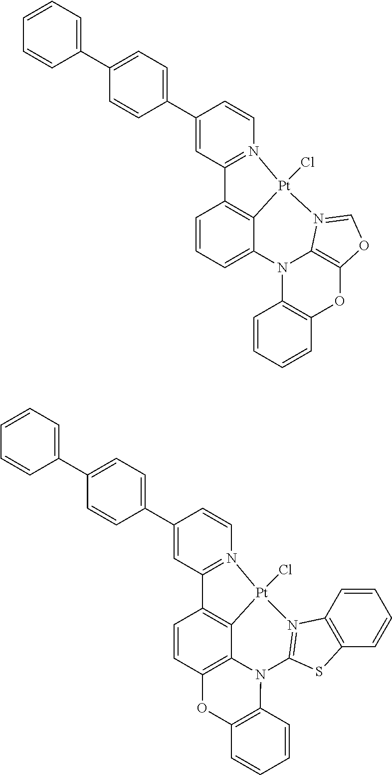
C1=CC2=C3C4=C1C1=N(C=CC(C5=CC=C(C6=CC=CC=C6)C=C5)=C1)[Pt]4(Cl)N1=C(N3C3=C(O2)C=CC=C3)SC2=C1C=CC=C2.C1=CC=C2C3=C1C1=N(C=CC(C4=CC=C(C5=CC=CC=C5)C=C4)=C1)[Pt]3(Cl)N1=COC3=C1N2C1=C(O3)C=CC=C1
